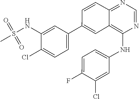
C1(C2=CC3=C(NC4=CC=C(F)C(Cl)=C4)N=CN=C3C=C2)=CC=C(Cl)C(NS(C)(=O)=O)=C1
